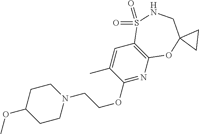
C1(OCCN2CCC(OC)CC2)=NC2=C(C=C1C)S(=O)(=O)NCC1(O2)CC1
